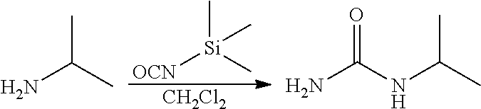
C[Si]([OCN])(C)C.[CH2Cl2].CC(C)N.O=C(N)NC(C)C
